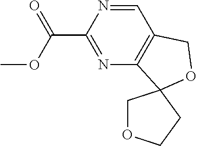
O(C(C1=NC2=C(C=N1)COC21COCC1)=O)C
